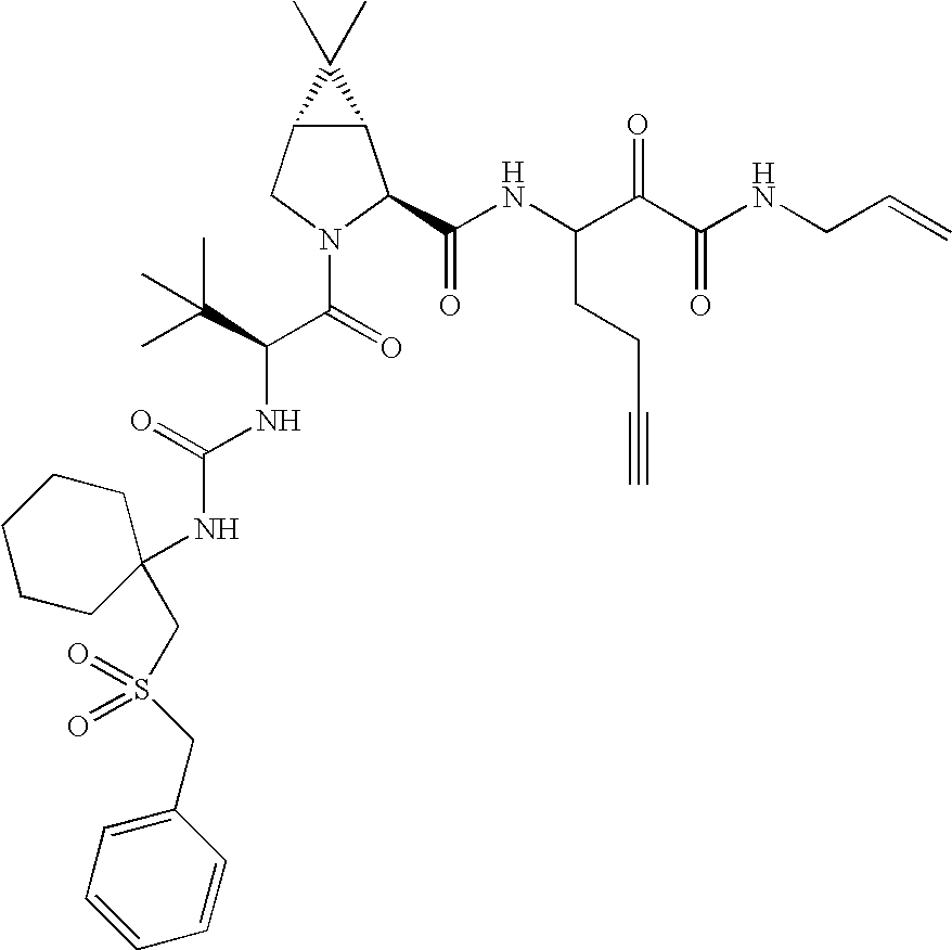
C12C(CN(C(C(NC(=O)NC3(CS(=O)(=O)CC4=CC=CC=C4)CCCCC3)C(C)(C)C)=O)C1C(NC(C(C(NCC=C)=O)=O)CCC#C)=O)C2(C)C
